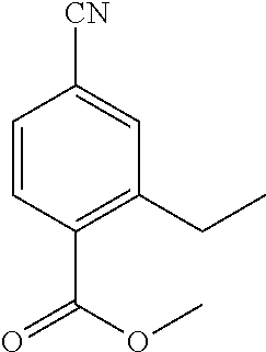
C1=CC(C(OC)=O)=C(CC)C=C1[CN]
